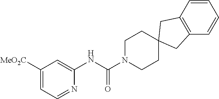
C1([MeO2C])=CC=NC(NC(N2CCC3(CC2)CC2=C(C=CC=C2)C3)=O)=C1
